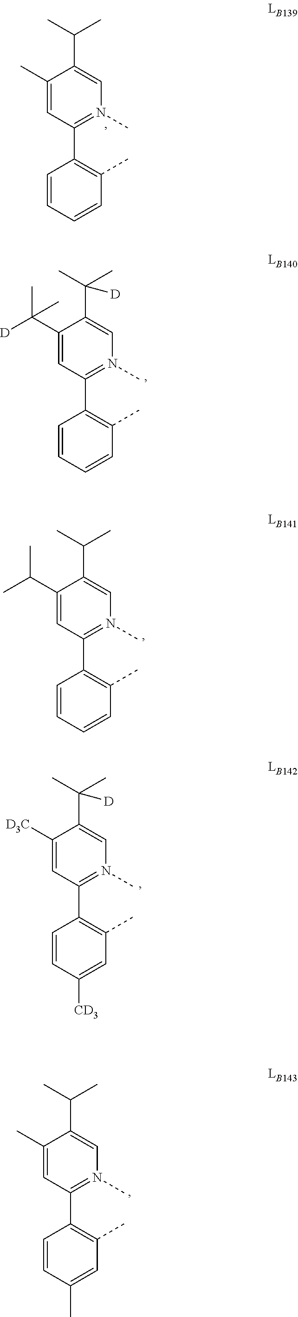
C1(C)=CC(C2=C(C)C=CC=C2)=N(C)C=C1C(C)C.C1([D3C])=CC(C2=C(C)C=C([CD3])C=C2)=N(C)C=C1C(C)(C)[D].C1(C)=CC(C2=C(C)C=C(C)C=C2)=N(C)C=C1C(C)C.C1(C([D])(C)C)=CC(C2=C(C)C=CC=C2)=N(C)C=C1C(C)(C)[D].C1(C(C)C)=CC(C2=C(C)C=CC=C2)=N(C)C=C1C(C)C
